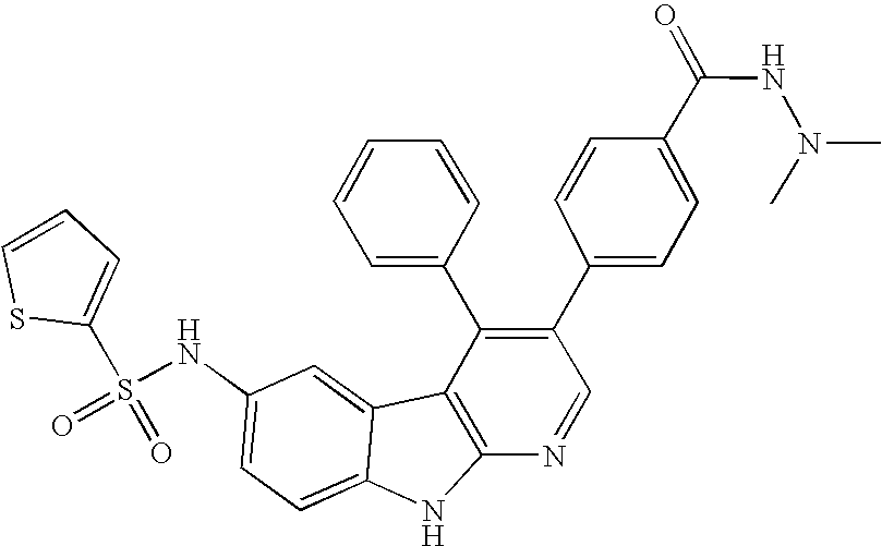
N(C1=CC=C2C(=C1)C1=C(N2)N=CC(C2=CC=C(C(NN(C)C)=O)C=C2)=C1C1=CC=CC=C1)S(=O)(=O)C1=CC=CS1
